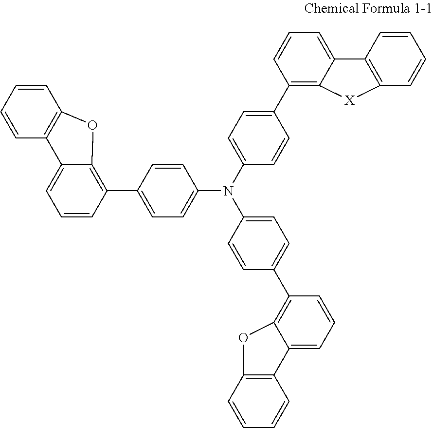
C1=CC(C2=CC=C(N(C3=CC=C(C4=C5C(=CC=C4)C4=C(C=CC=C4)[X]5)C=C3)C3=CC=C(C4=C5C(=CC=C4)C4=C(C=CC=C4)O5)C=C3)C=C2)=C2C(=C1)C1=C(C=CC=C1)O2
